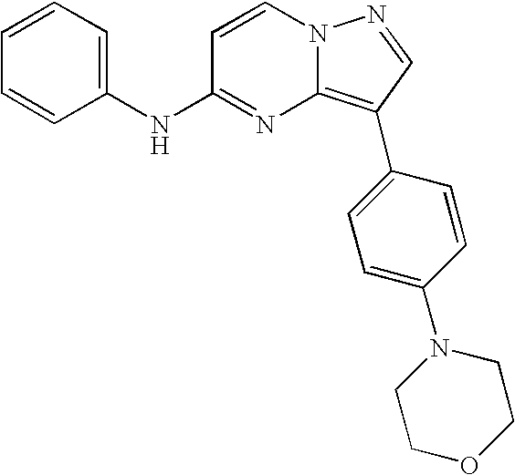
C1=CC=C(NC2=NC3=C(C4=CC=C(N5CCOCC5)C=C4)C=NN3C=C2)C=C1
